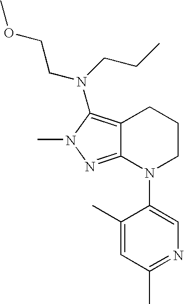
C12=NN(C)C(N(CCOC)CCC)=C1CCCN2C1=CN=C(C)C=C1C
